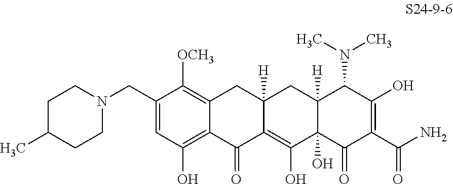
C1(CN2CCC(C)CC2)=CC(O)=C2C(=C1[OCH3])CC1([H])C(=C(O)C3(O)C([H])(C1)C(N(C)C)C(O)=C(C(N)=O)C3=O)C2=O
